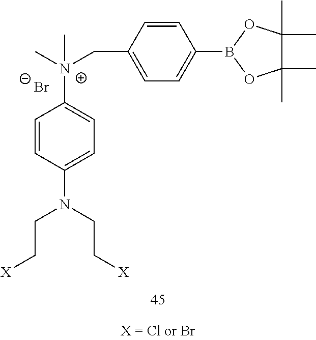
C1=CC(N(CC[X])CC[X])=CC=C1[N+](C)(CC1=CC=C(B2OC(C)(C)C(C)(C)O2)C=C1)C.[Br-]
